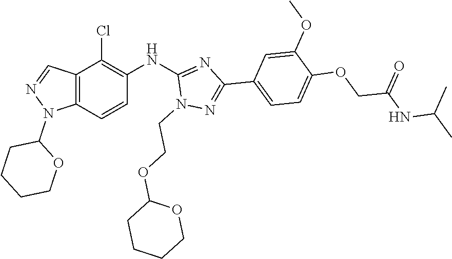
N1(C2CCCCO2)N=CC2=C1C=CC(NC1=NC(C3=CC=C(OCC(NC(C)C)=O)C(OC)=C3)=NN1CCOC1CCCCO1)=C2Cl
